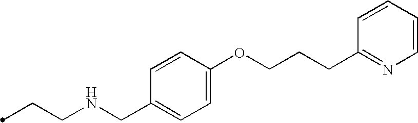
C(CNCC1=CC=C(OCCCC2=NC=CC=C2)C=C1)C
